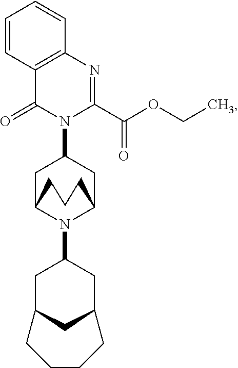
C1(N2C3CC(N4C(C(=O)OCC)=NC5=C(C4=O)C=CC=C5)CC2CCC3)CC2CC(C1)CCCC2
